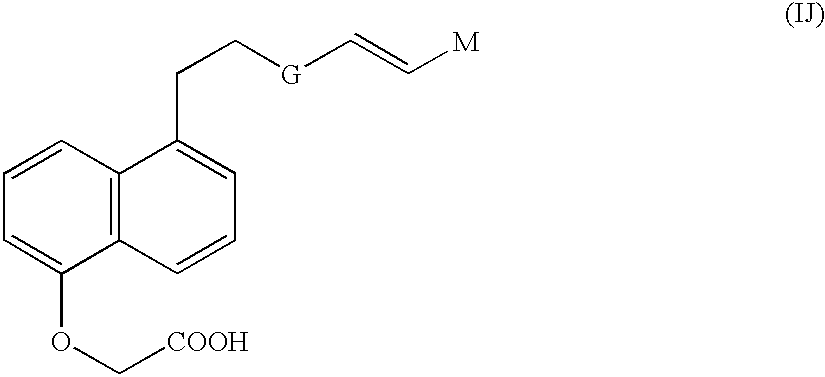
C1=CC=C(OC[COOH])C2=C1C(CC[G]C=C[M])=CC=C2
